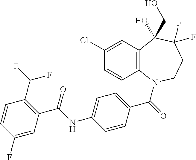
C1(Cl)=CC2=C(C=C1)N(C(=O)C1=CC=C(NC(C3=C(C(F)F)C=CC(F)=C3)=O)C=C1)CCC(F)(F)C2(O)CO
